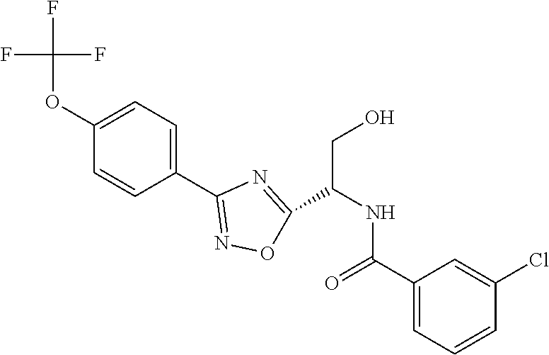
C1(OC(F)(F)F)=CC=C(C2=NOC(C(NC(C3=CC=CC(Cl)=C3)=O)CO)=N2)C=C1
